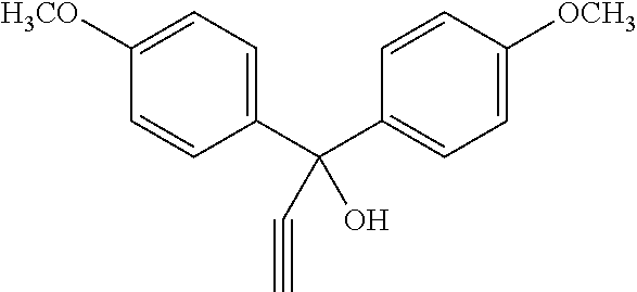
C1(C(C2=CC=C([OCH3])C=C2)(C#C)O)=CC=C([H3CO])C=C1
